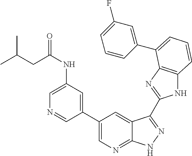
C1(C2=CN=C3C(=C2)C(C2=NC4=C(N2)C=CC=C4C2=CC(F)=CC=C2)=NN3)=CC(NC(CC(C)C)=O)=CN=C1
